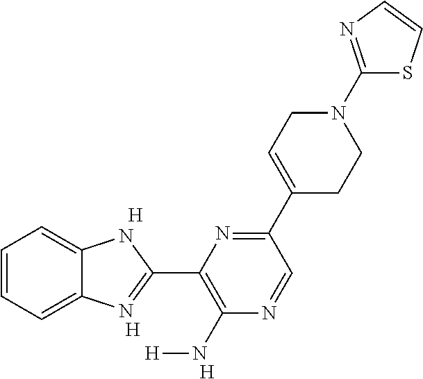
C1=CC=C2C(=C1)NC(C1=C(N[H])N=CC(C3=CCN(C4=NC=CS4)CC3)=N1)=N2.[H].[H].[H]
